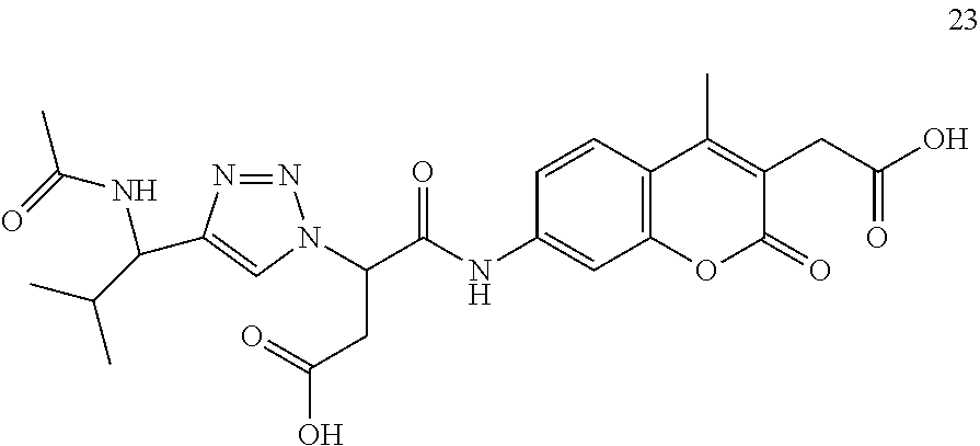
C1=CC2=C(C=C1NC(=O)C(CC(=O)O)N1N=NC(C(C(C)C)NC(=O)C)=C1)OC(=O)C(CC(=O)O)=C2C
